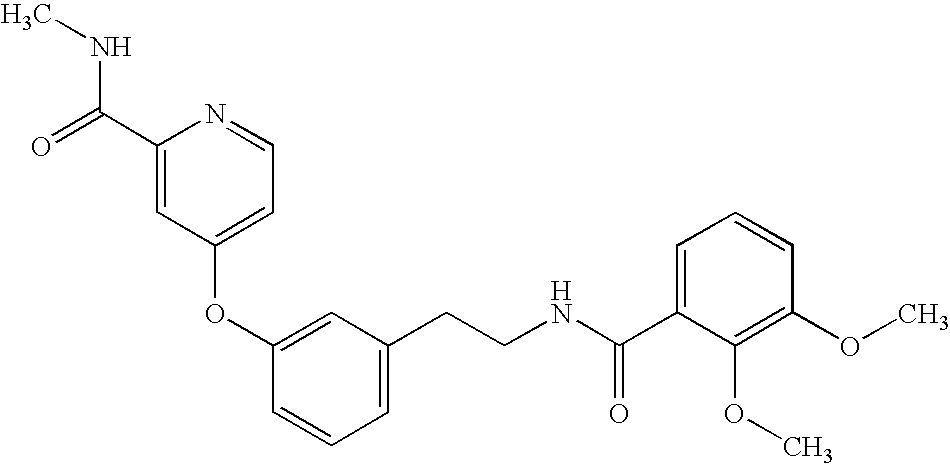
C1(OC2=CC(CCNC(=O)C3=CC=CC(OC)=C3OC)=CC=C2)=CC=NC(C(NC)=O)=C1
